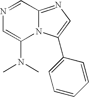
N1=CC2=NC=C(C3=CC=CC=C3)N2C(N(C)C)=C1
